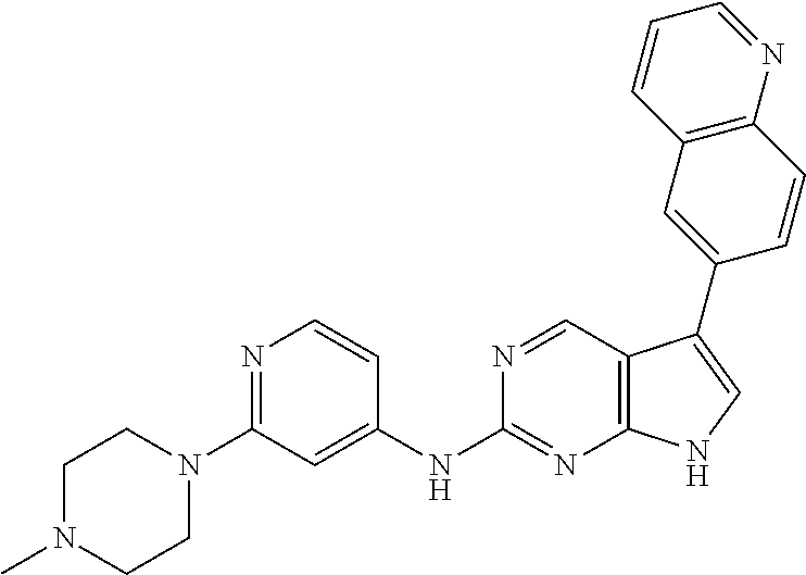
N1=C(NC2=CC(N3CCN(C)CC3)=NC=C2)N=CC2=C1NC=C2C1=CC2=C(C=C1)N=CC=C2
